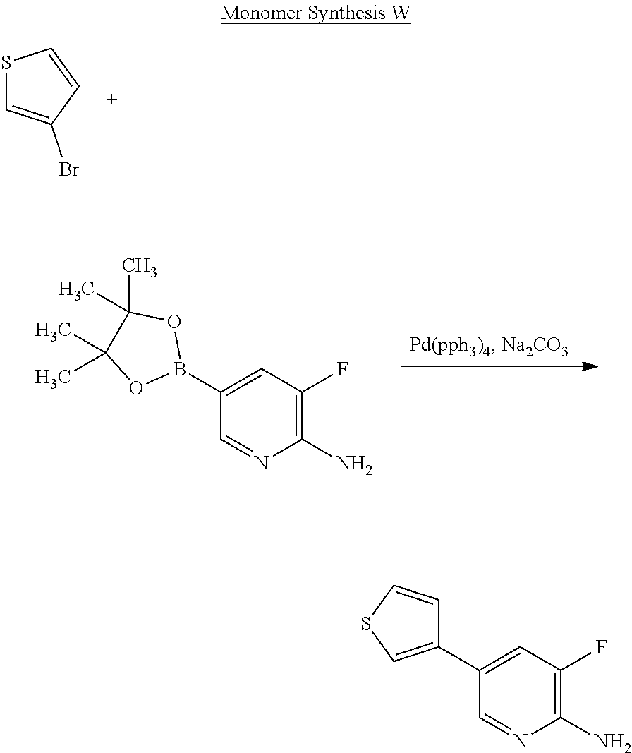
C1(B2OC(C)(C)C(C)(C)O2)=CC(F)=C(N)N=C1.S1C=C(Br)C=C1.C1(C2=CC(F)=C(N)N=C2)=CSC=C1
